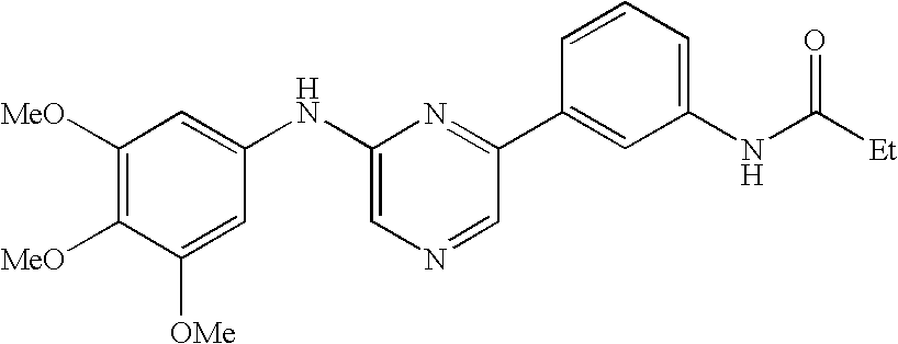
C1([MeO])=C([MeO])C([OMe])=CC(NC2=CN=CC(C3=CC(NC([Et])=O)=CC=C3)=N2)=C1
